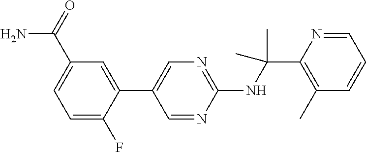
C1(NC(C2=C(C)C=CC=N2)(C)C)=NC=C(C2=CC(C(=O)N)=CC=C2F)C=N1
